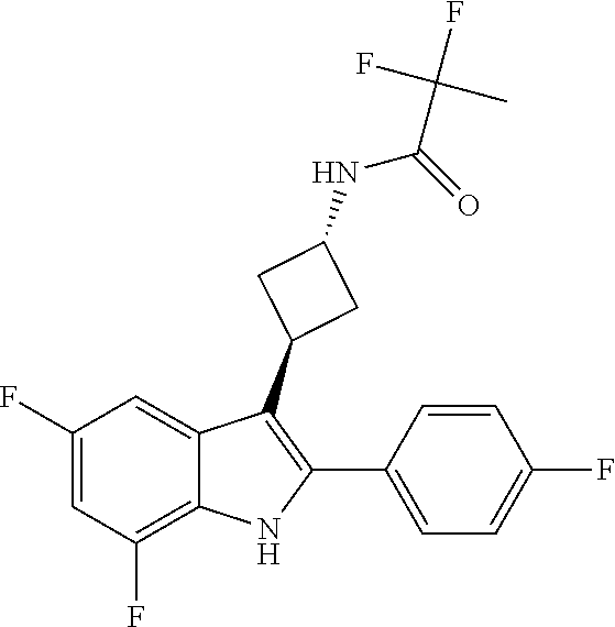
C1(F)=CC(F)=C2C(=C1)C(C1CC(NC(=O)C(F)(F)C)C1)=C(C1=CC=C(F)C=C1)N2
